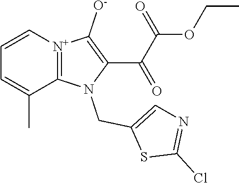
[N+]12=C(N(CC3=CN=C(Cl)S3)C(C(C(=O)OCC)=O)=C1[O-])C(C)=CC=C2
